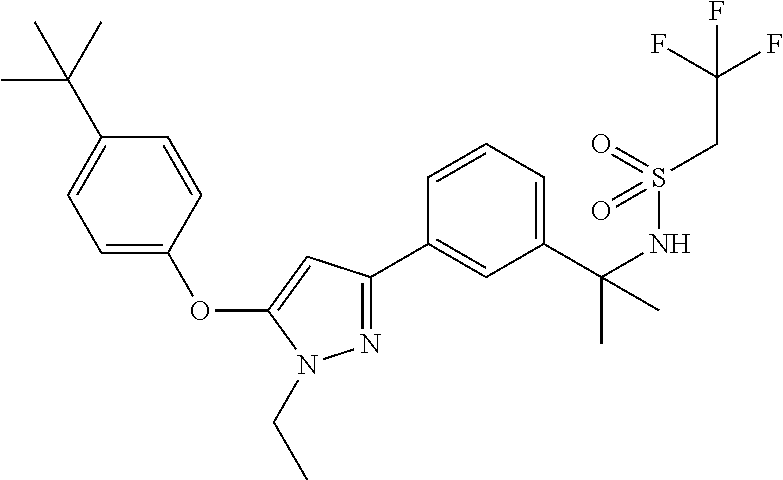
C1=C(C(NS(CC(F)(F)F)(=O)=O)(C)C)C=C(C2=NN(CC)C(OC3=CC=C(C(C)(C)C)C=C3)=C2)C=C1
